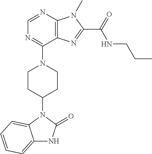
C1=NC2=C(C(N3CCC(N4C5=CC=CC=C5NC4=O)CC3)=N1)N=C(C(NCCC)=O)N2C
